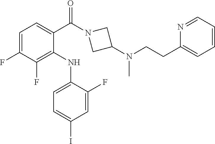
C1=C(F)C(F)=C(NC2=CC=C(I)C=C2F)C(C(N2CC(N(CCC3=CC=CC=N3)C)C2)=O)=C1
